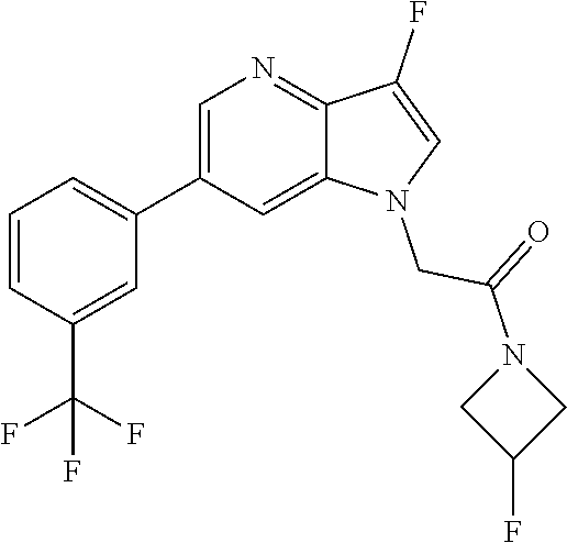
C1=C(C2=CC=CC(C(F)(F)F)=C2)C=C2C(=N1)C(F)=CN2CC(=O)N1CC(F)C1
